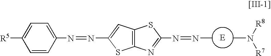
C1=CC(N=NC2=CC3=C(S2)N=C(N=NC)S3)=CC=C1[R5].[E].CN([R8])[R7]
